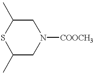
S1C(C)CN([COOCH3])CC1C
